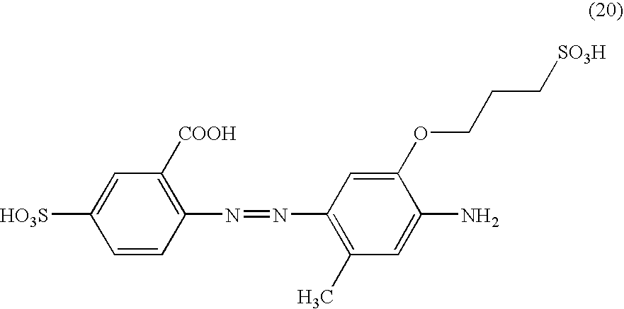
[HO3S]C1=CC([COOH])=C(N=NC2=C(C)C=C(N)C(OCCC[SO3H])=C2)C=C1
